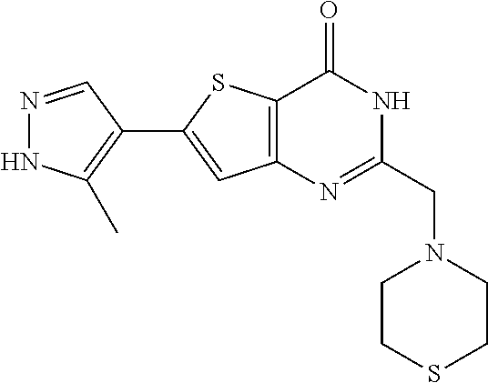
N1=CC(C2=CC3=C(S2)C(=O)NC(CN2CCSCC2)=N3)=C(C)N1
